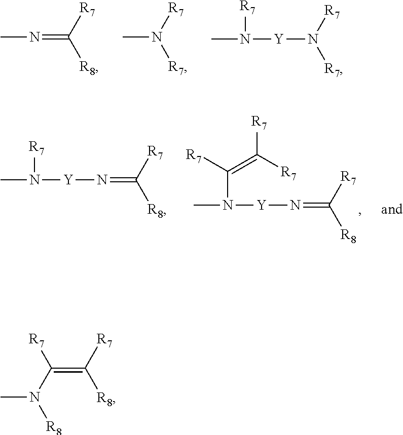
CN=C([R8])[R7].CN([R7])[R7].[Y](N([R7])[R7])N(C)[R7].CN(C(=C([R7])[R7])[R7])[Y]N=C([R8])[R7].CN([Y]N=C([R8])[R7])[R7].C(=C([R7])[R8])(N([R8])C)[R7]
